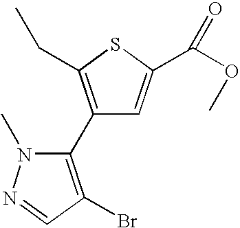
C1(C2=C(Br)C=NN2C)=C(CC)SC(C(OC)=O)=C1
